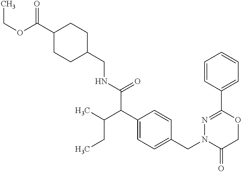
N(C(C(C1=CC=C(CN2C(=O)COC(C3=CC=CC=C3)=N2)C=C1)C(CC)C)=O)CC1CCC(C(OCC)=O)CC1
